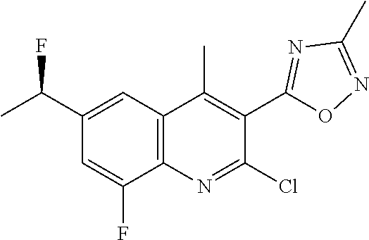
C12=C(C=C(C(F)C)C=C1F)C(C)=C(C1=NC(C)=NO1)C(Cl)=N2
